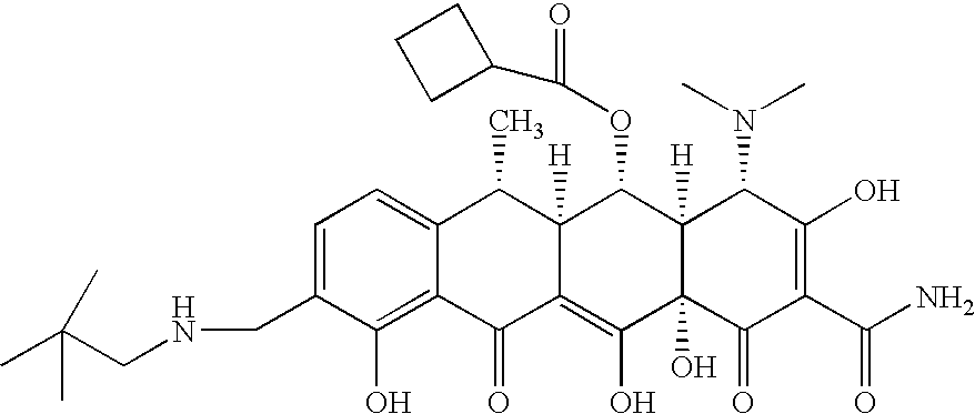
C(C1=CC=C2C(=C1O)C(=O)C1=C(O)C3(O)C([H])(C(OC(C4CCC4)=O)C1([H])C2C)C(N(C)C)C(O)=C(C(N)=O)C3=O)NCC(C)(C)C
